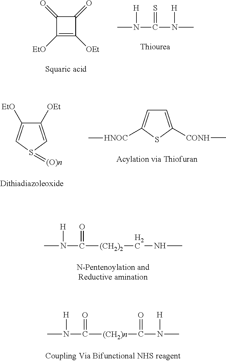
C1(=O)C([EtO])=C([OEt])C1=O.CN(C(N(C)[H])=S)[H].C1([OEt])=CS(=[(O)n])C=C1[EtO].C1=C([CONH]C)SC([HNOC]C)=C1.CN(C([(CH2)2]CNC)=O)[H].CN(C([(CH2)n]C(N(C)[H])=O)=O)[H]
